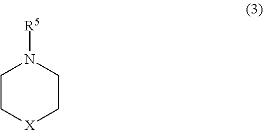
C1C[X]CCN1[R5]
